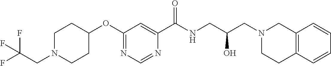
C1(C(NCC(CN2CC3=C(CC2)C=CC=C3)O)=O)=CC(OC2CCN(CC(F)(F)F)CC2)=NC=N1
